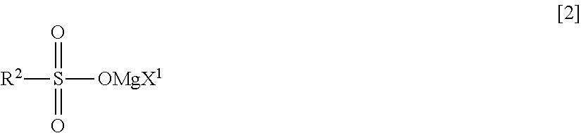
[R2]S(=O)(=O)[OMgX1]
